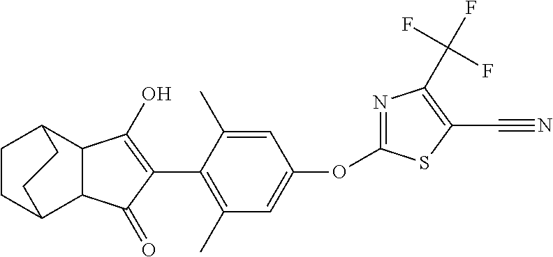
C1CC2C3C(C1CC2)C(O)=C(C1=C(C)C=C(OC2=NC(C(F)(F)F)=C(C#N)S2)C=C1C)C3=O
